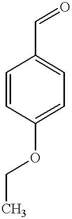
C1=CC(OCC)=CC=C1C=O
